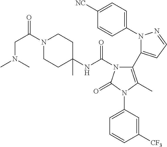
C1(N2N=CC=C2C2=C(C)N(C3=CC=CC([CF3])=C3)C(=O)N2C(NC2(C)CCN(C(CN(C)C)=O)CC2)=O)=CC=C([NC])C=C1
